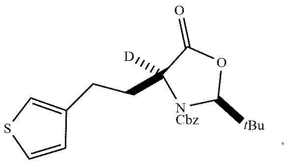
C1(CCC2=CSC=C2)([D])[NCbz]C([tBu])OC1=O
